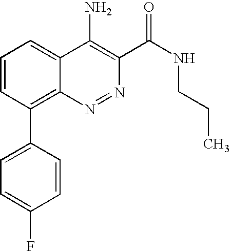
C1=CC(C2=CC=C(F)C=C2)=C2C(=C1)C(N)=C(C(NCCC)=O)N=N2
